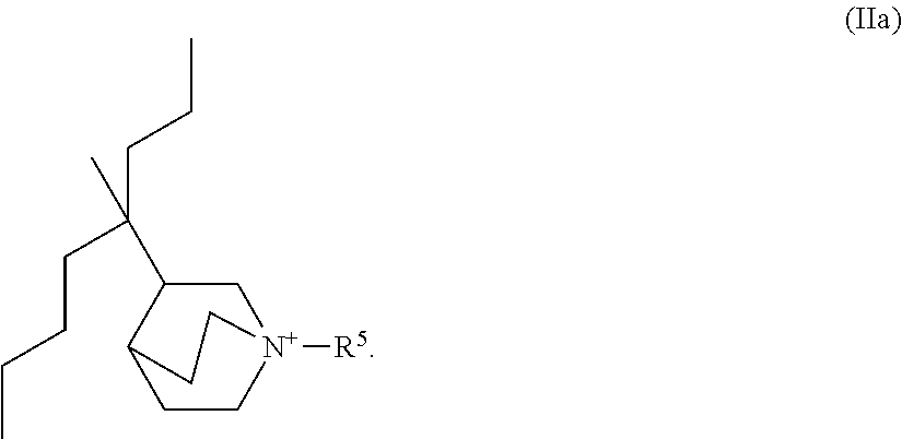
C1C(C(CCC)(CCCC)C)C2CC[N+]1([R5])CC2
